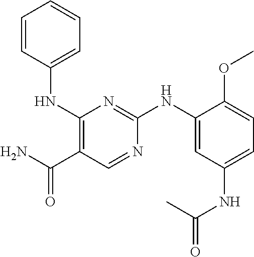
C1=NC(NC2=CC(NC(=O)C)=CC=C2OC)=NC(NC2=CC=CC=C2)=C1C(=O)N
